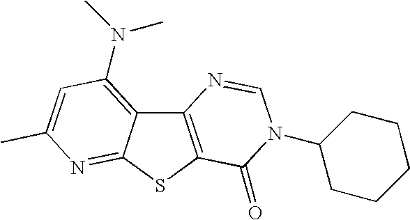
C12=C(SC3=NC(C)=CC(N(C)C)=C13)C(=O)N(C1CCCCC1)C=N2
